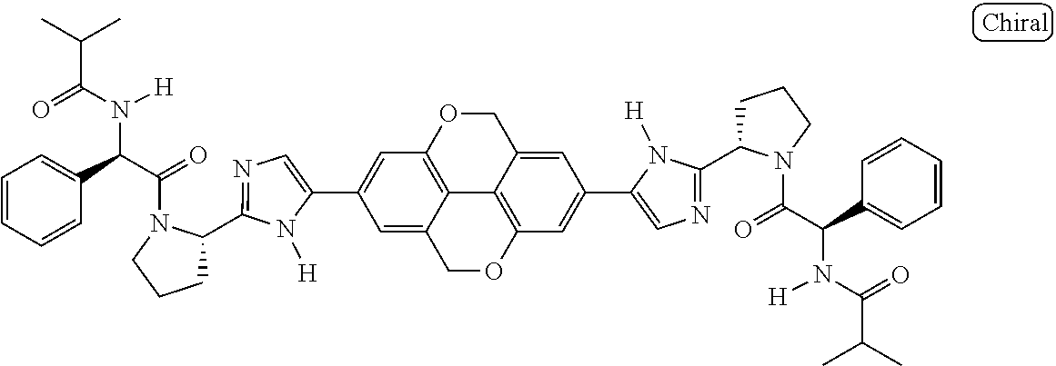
C1(C2=CC3=C4C(=C2)COC2=C4C(=CC(C4=CN=C(C5CCCN5C(=O)C(C5=CC=CC=C5)N([H])C(=O)C(C)C)N4[H])=C2)CO3)=CN=C(C2CCCN2C(=O)C(C2=CC=CC=C2)N([H])C(=O)C(C)C)N1[H]
